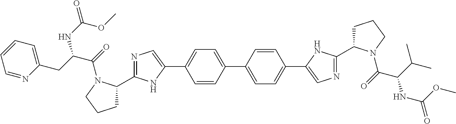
C1=CC(C2=CC=C(C3=CN=C(C4CCCN4C(=O)C(C(C)C)NC(=O)OC)N3)C=C2)=CC=C1C1=CN=C(C2CCCN2C(=O)C(CC2=CC=CC=N2)NC(=O)OC)N1
